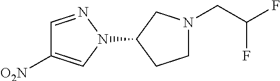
C1(N2N=CC([O2N])=C2)CCN(CC(F)F)C1
